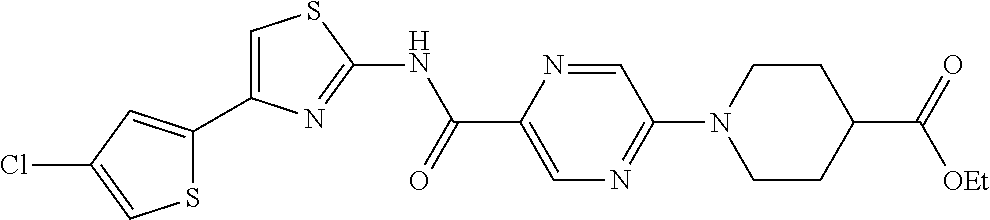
C1=C(C2=CC(Cl)=CS2)N=C(NC(C2=CN=C(N3CCC(C(=O)[OEt])CC3)C=N2)=O)S1
